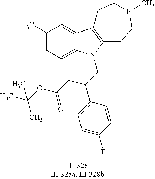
C12=CC(C)=CC=C1N(CC(C1=CC=C(F)C=C1)CC(OC(C)(C)C)=O)C1=C2CCN(C)CC1
